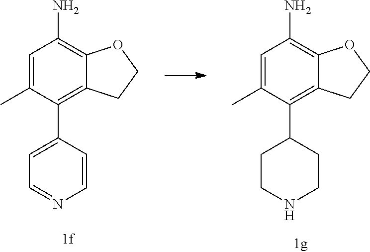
C1=C(C)C(C2CCNCC2)=C2C(=C1N)OCC2.C1=C(C)C(C2=CC=NC=C2)=C2C(=C1N)OCC2
